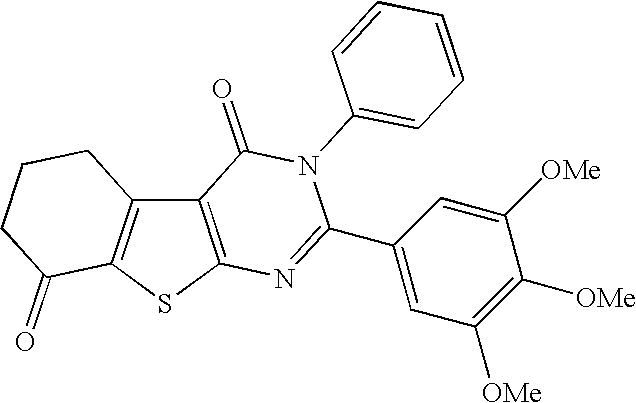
C12=C(SC3=C1CCCC3=O)N=C(C1=CC([OMe])=C([OMe])C([OMe])=C1)N(C1=CC=CC=C1)C2=O
